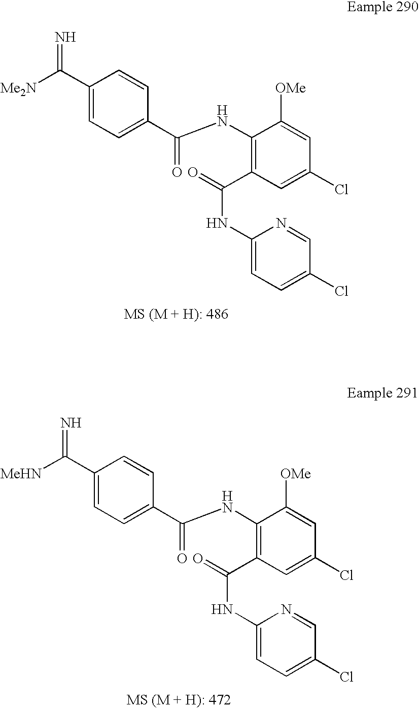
N=C(C1=CC=C(C(NC2=C(C(NC3=CC=C(Cl)C=N3)=O)C=C(Cl)C=C2[OMe])=O)C=C1)[Me2N].N=C(C1=CC=C(C(NC2=C(C(NC3=CC=C(Cl)C=N3)=O)C=C(Cl)C=C2[OMe])=O)C=C1)[MeHN]
